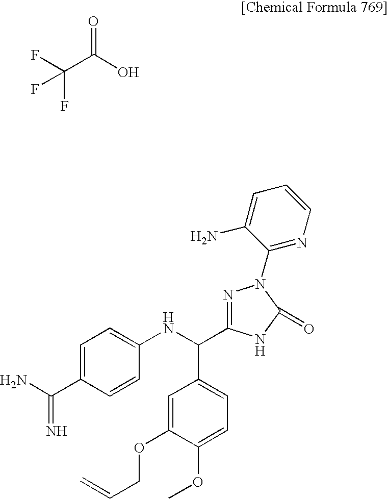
C1=C(OC)C(OCC=C)=CC(C(NC2=CC=C(C(N)=N)C=C2)C2=NN(C3=NC=CC=C3N)C(=O)N2)=C1.C(C(=O)O)(F)(F)F
